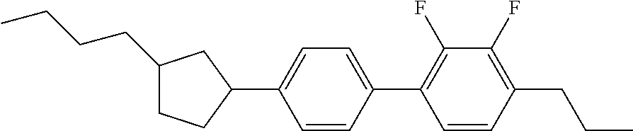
C1(CCCC)CCC(C2=CC=C(C3=C(F)C(F)=C(CCC)C=C3)C=C2)C1
